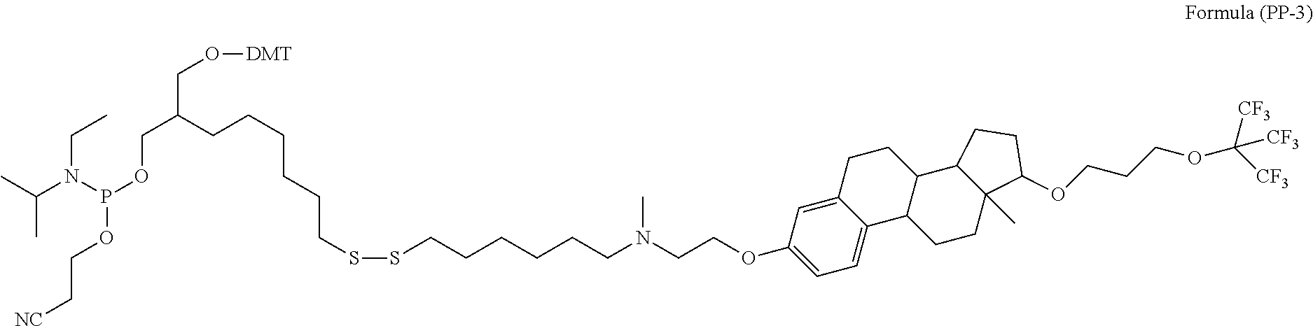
C(N(C)CCCCCCSSCCCCCCC(COP(N(C(C)C)CC)OCC[NC])CO[DMT])COC1=CC=C2C(=C1)CCC1C2CCC2(C)C1CCC2OCCCOC([CF3])([CF3])[CF3]
